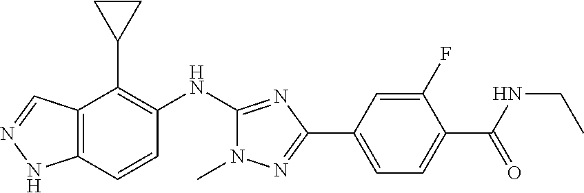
C12=C(C=CC(NC3=NC(C4=CC=C(C(NCC)=O)C(F)=C4)=NN3C)=C1C1CC1)NN=C2
